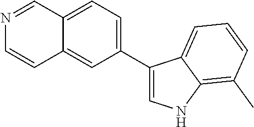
C1(C2=CNC3=C(C)C=CC=C23)=CC=C2C(=C1)C=CN=C2
